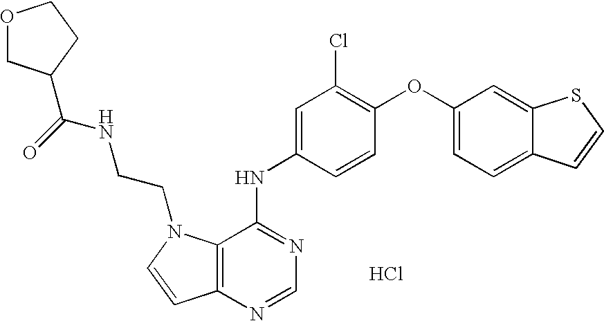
C1=C(NC2=NC=NC3=C2N(CCNC(=O)C2COCC2)C=C3)C=CC(OC2=CC=C3C(=C2)SC=C3)=C1Cl.Cl
